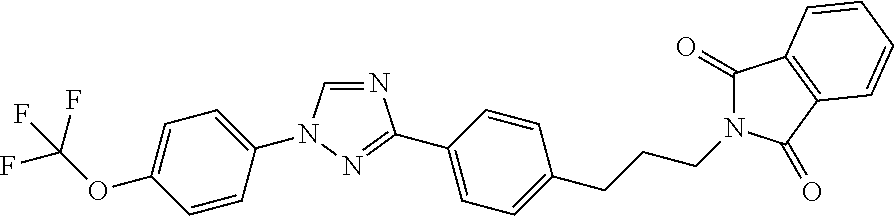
N1=CN(C2=CC=C(OC(F)(F)F)C=C2)N=C1C1=CC=C(CCCN2C(=O)C3=C(C2=O)C=CC=C3)C=C1
